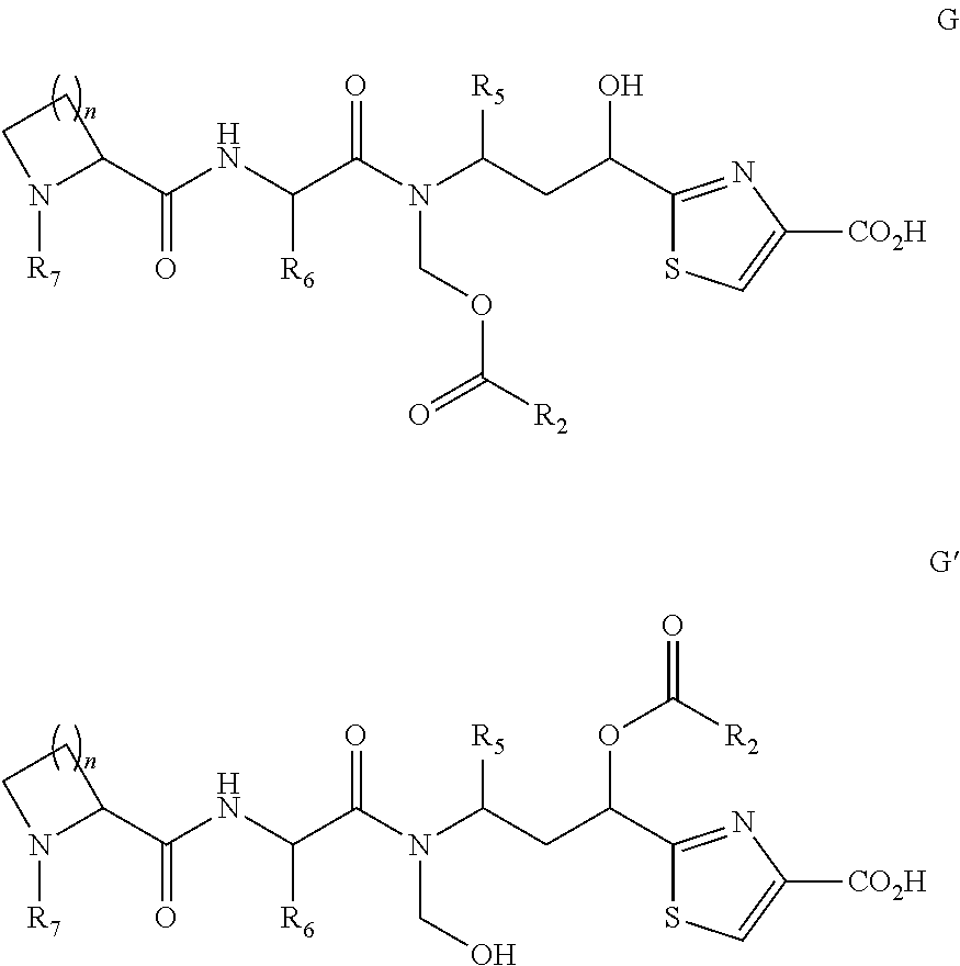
C1CN([R7])C1C(NC(C(N(C(CC(C1=NC([CO2H])=CS1)O)[R5])COC([R2])=O)=O)[R6])=O.C1CN([R7])C1C(NC(C(N(C(CC(C1=NC([CO2H])=CS1)OC([R2])=O)[R5])CO)=O)[R6])=O
